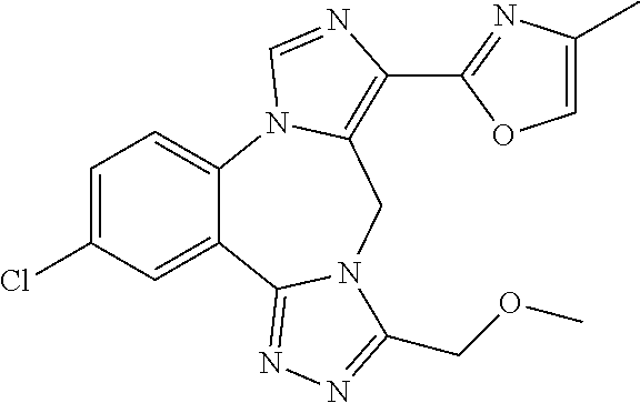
C12=CC=C(Cl)C=C1C1=NN=C(COC)N1CC1=C(C3=NC(C)=CO3)N=CN21
